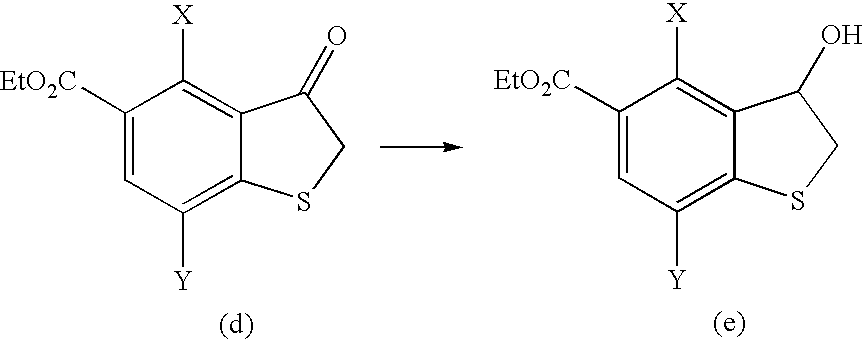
C1([EtO2C])=CC([Y])=C2C(=C1[X])C(O)CS2.C1([EtO2C])=CC([Y])=C2C(=C1[X])C(=O)CS2
